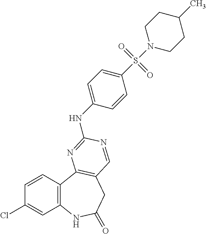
C1(Cl)=CC2=C(C=C1)C1=C(CC(=O)N2)C=NC(NC2=CC=C(S(N3CCC(C)CC3)(=O)=O)C=C2)=N1
